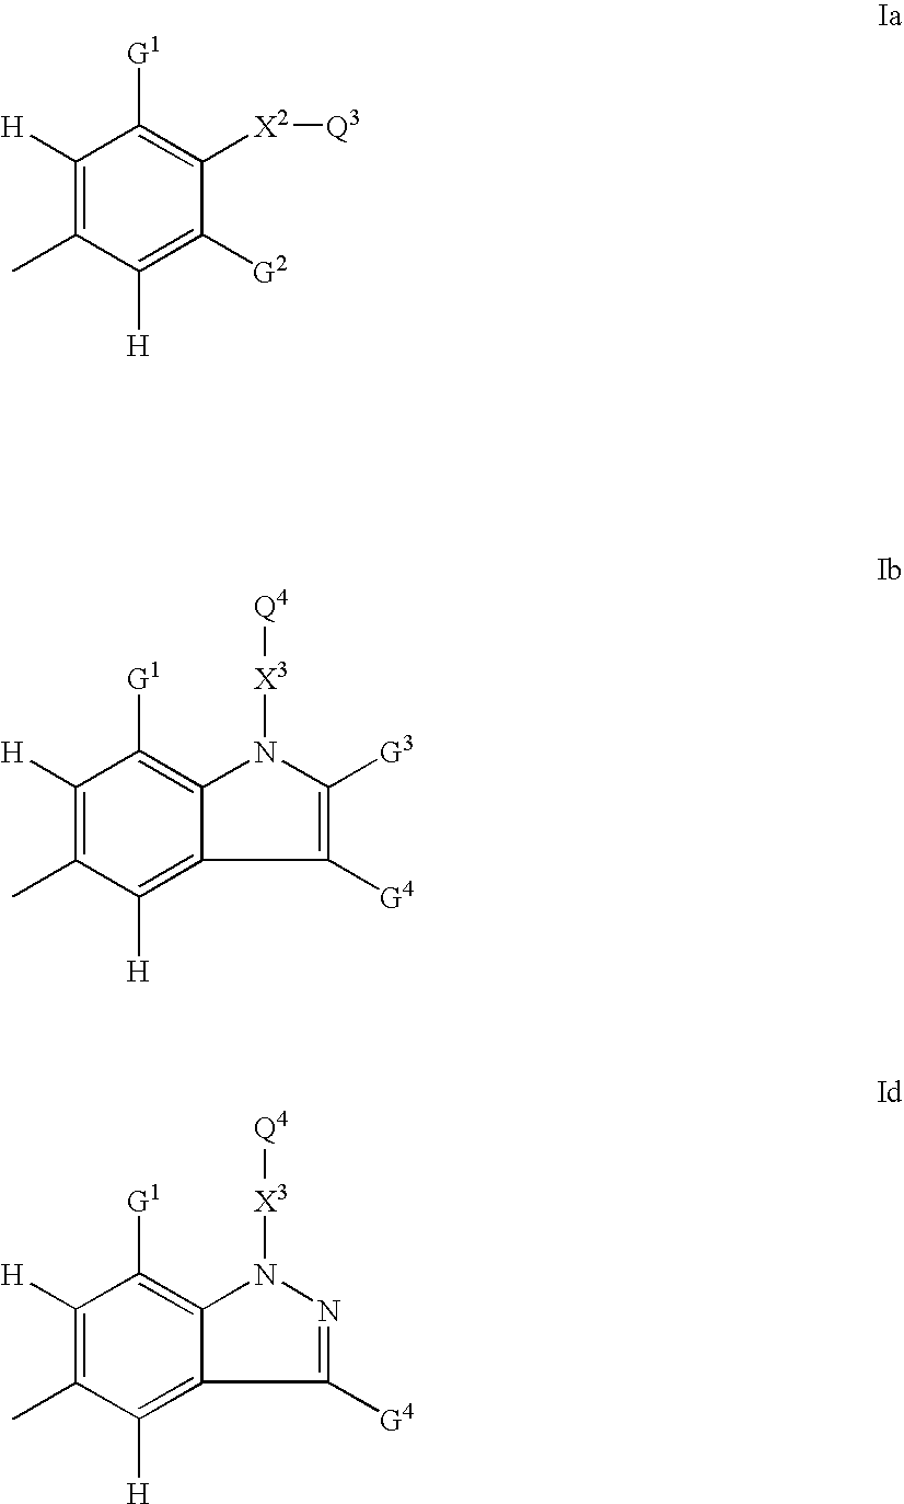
C1([H])=C(C)C([H])=C([G2])C([X2][Q3])=C1[G1].C1([H])=C(C)C([H])=C2C([G4])=C([G3])N([X3][Q4])C2=C1[G1].C1([H])=C(C)C([H])=C2C([G4])=NN([X3][Q4])C2=C1[G1]
